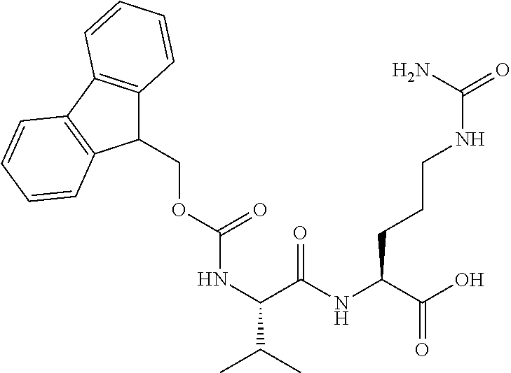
C1(COC(NC(C(NC(C(O)=O)CCCNC(=O)N)=O)C(C)C)=O)C2=C(C3=C1C=CC=C3)C=CC=C2
